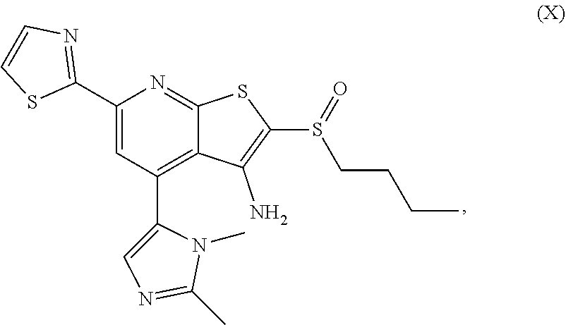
C1(C2=NC=CS2)=CC(C2=CN=C(C)N2C)=C2C(=N1)SC(S(=O)CCCC)=C2N
